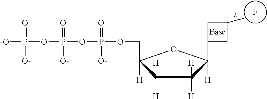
F.[L].C1([H])([H])C([H])(COP(OP(OP([-O])(=O)[O-])(=O)[O-])(=O)[O-])OC([H])(C2CC(C)C2)C1([H])[H]
